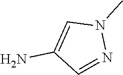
C1=NN(C)C=C1N
